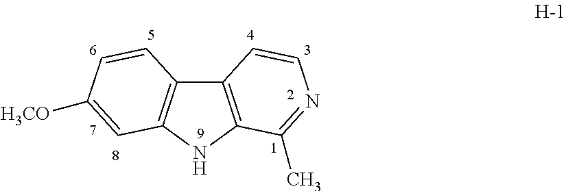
C12=C(NC3=C1C=CN=C3C)C=C([H3CO])C=C2
